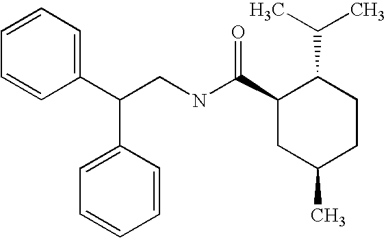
C(NC(C1CC(C)CCC1C(C)C)=O)C(C1=CC=CC=C1)C1=CC=CC=C1
